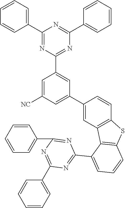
C1(C2=NC(C3=CC(C4=CC5=C(C=C4)SC4=C5C(C5=NC(C6=CC=CC=C6)=NC(C6=CC=CC=C6)=N5)=CC=C4)=CC([NC])=C3)=NC(C3=CC=CC=C3)=N2)=CC=CC=C1
